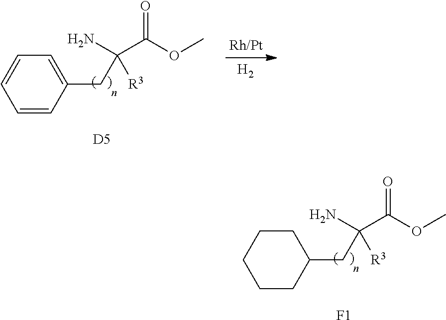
C1=CC(CC(C(OC)=O)(N)[R3])=CC=C1.[D5].[H2].C1CC(CC(C(OC)=O)(N)[R3])CCC1.[F1]
